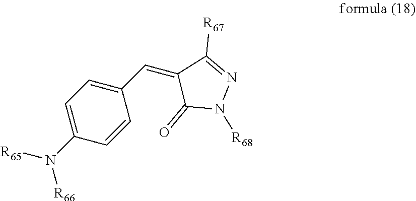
C1=C(N([R66])[R65])C=CC(C=C2C([R67])=NN([R68])C2=O)=C1
